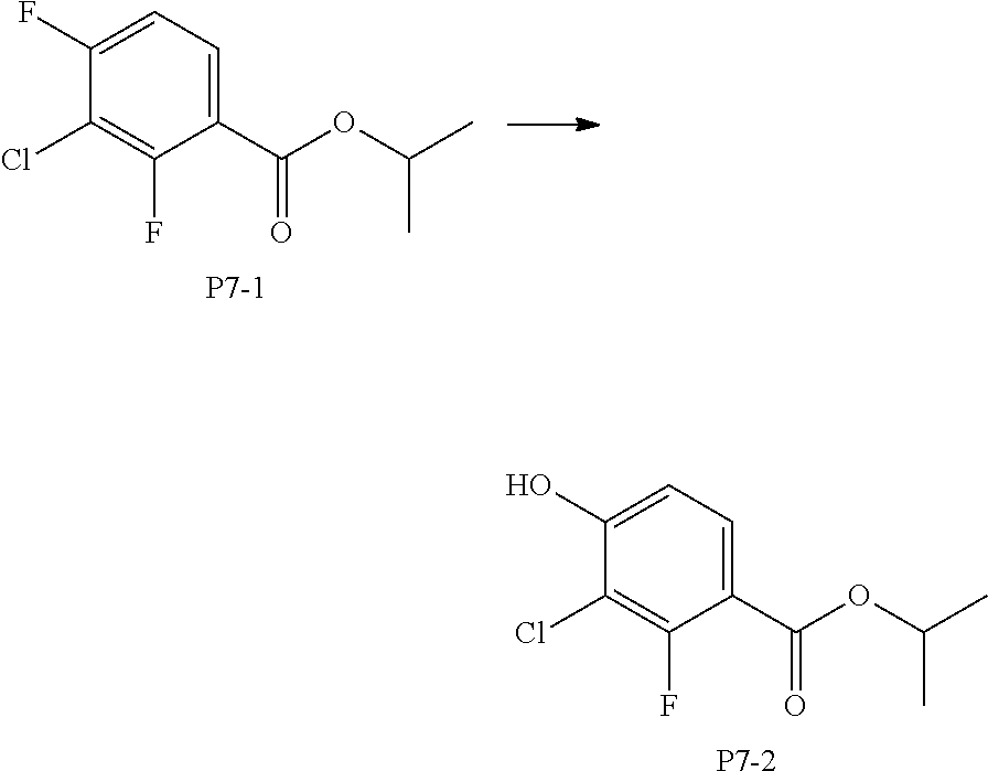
C1(F)=CC=C(C(OC(C)C)=O)C(F)=C1Cl.[P7-1].C1(O)=CC=C(C(OC(C)C)=O)C(F)=C1Cl.[P7-2]
